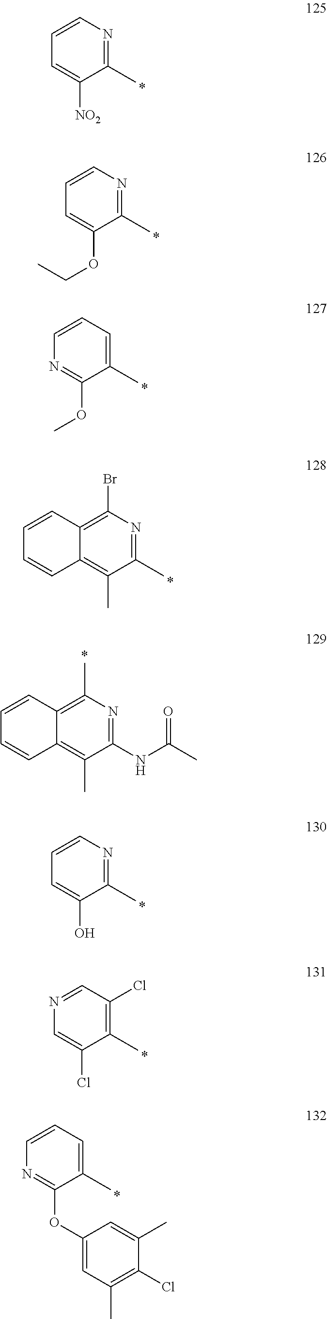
C1(C)=NC=CC=C1[NO2].C1(C)=NC=CC=C1OCC.C1(C)=CC=CN=C1OC.C1(C)=NC(Br)=C2C(=C1C)C=CC=C2.C1(NC(C)=O)=NC(C)=C2C(=C1C)C=CC=C2.C1(C)=NC=CC=C1O.C1(C)=C(Cl)C=NC=C1Cl.C1(C)=CC=CN=C1OC1=CC(C)=C(Cl)C(C)=C1
